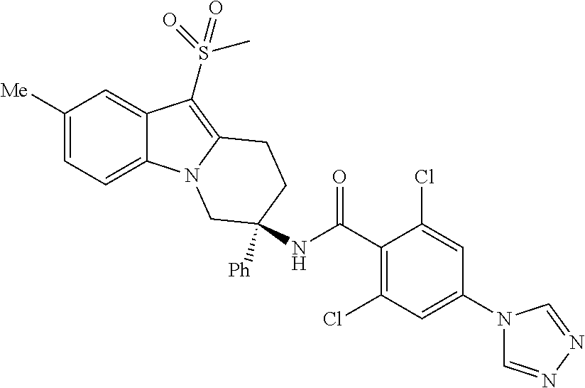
C1([Me])=CC=C2C(=C1)C(S(C)(=O)=O)=C1N2CC(NC(C2=C(Cl)C=C(N3C=NN=C3)C=C2Cl)=O)([Ph])CC1
